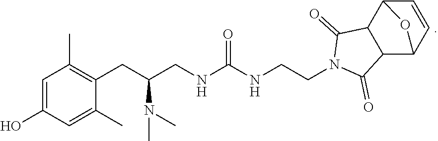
N1(CCNC(=O)NCC(CC2=C(C)C=C(O)C=C2C)N(C)C)C(=O)C2C(C1=O)C1C=CC2O1
